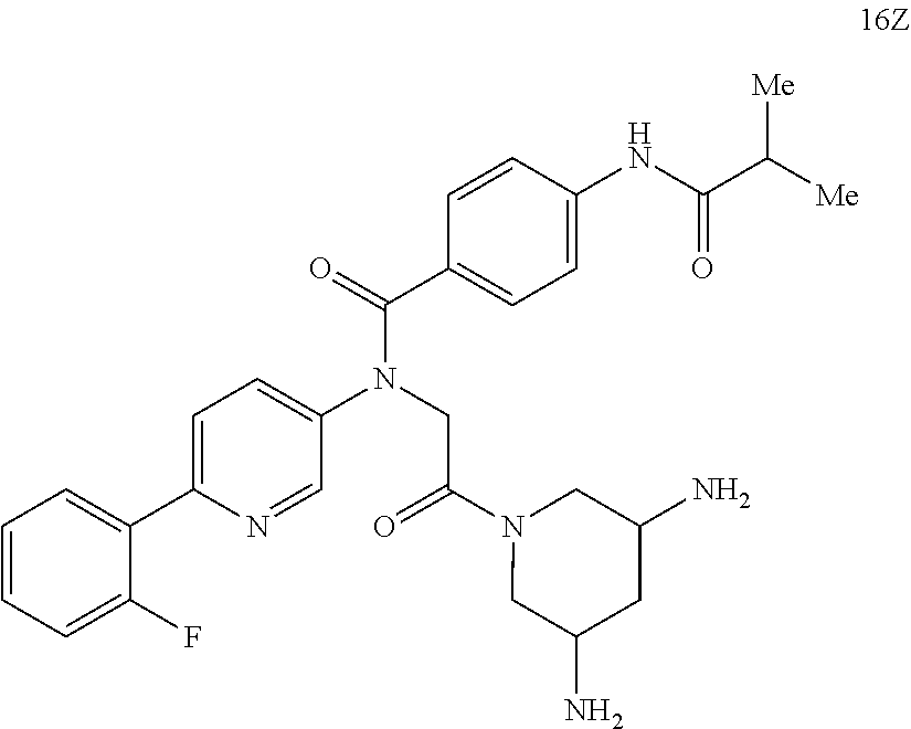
C1=C(C2=CC=CC=C2F)N=CC(N(CC(N2CC(N)CC(N)C2)=O)C(=O)C2=CC=C(NC(C([Me])[Me])=O)C=C2)=C1
